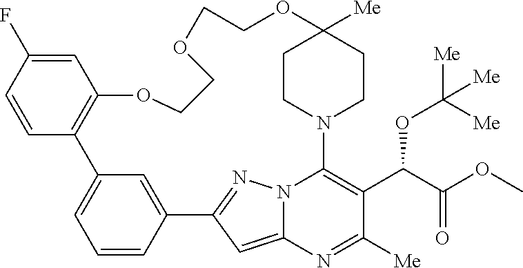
C1CN2CCC1([Me])OCCOCCOC1=C(C3=CC=CC(=C3)C3=NN4C2=C(C(C(OC)=O)OC([Me])([Me])[Me])C([Me])=NC4=C3)C=CC(F)=C1
